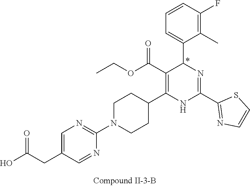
C1(F)=C(C)C(C2N=C(C3=NC=CS3)NC(C3CCN(C4=NC=C(CC(O)=O)C=N4)CC3)=C2C(OCC)=O)=CC=C1
